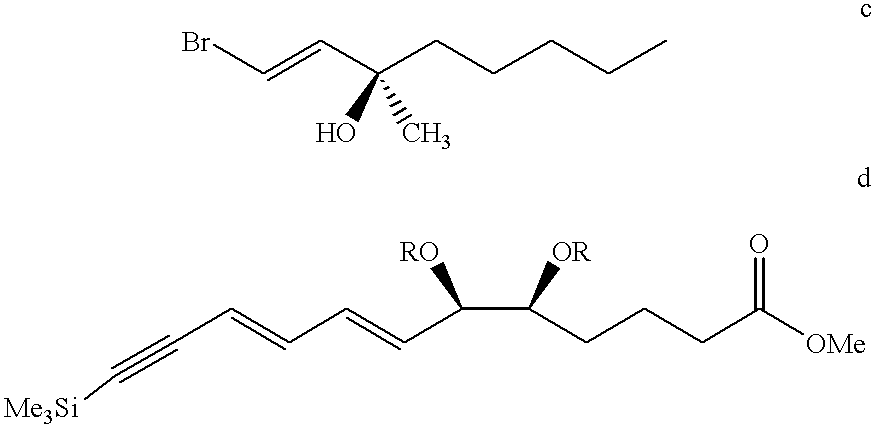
C(=CC(CCCCC)(O)C)Br.C(=CC=CC(C(CCCC([OMe])=O)[OR])[RO])C#C[Me3Si]
